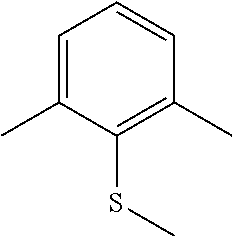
C1=C(C)C(SC)=C(C)C=C1
